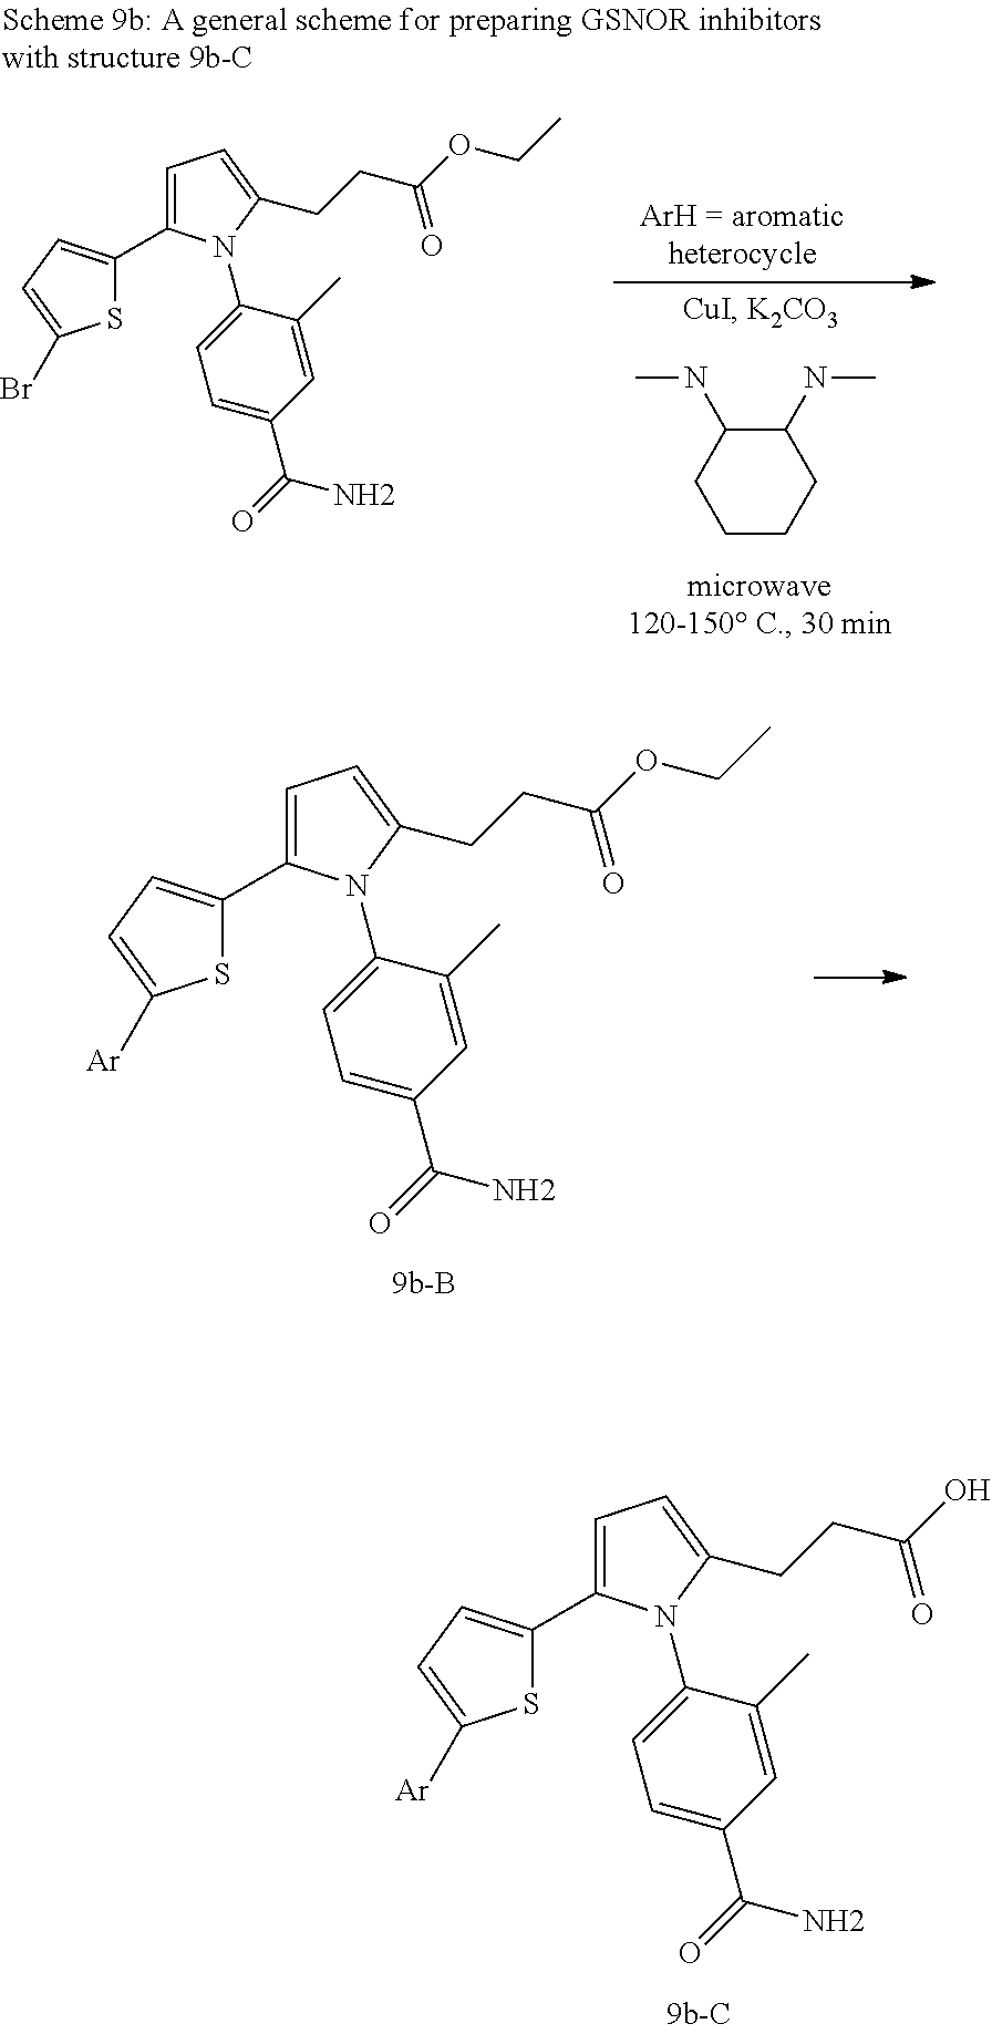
C1=C(C)C(N2C(C3=CC=C([Ar])S3)=CC=C2CCC(O)=O)=CC=C1C(=O)N.C1(NC)CCCCC1NC.C1=C(C)C(N2C(C3=CC=C(Br)S3)=CC=C2CCC(OCC)=O)=CC=C1C(=O)N.C1=C(C)C(N2C(C3=CC=C([Ar])S3)=CC=C2CCC(OCC)=O)=CC=C1C(=O)N
